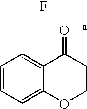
F.C1=CC=C2C(=C1)C(=O)CCO2
